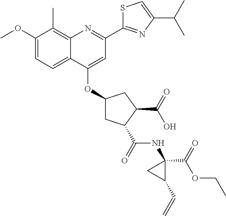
C1(OC)=CC=C2C(=C1C)N=C(C1=NC(C(C)C)=CS1)C=C2OC1CC(C(NC2(C(=O)OCC)CC2C=C)=O)C(C(O)=O)C1
